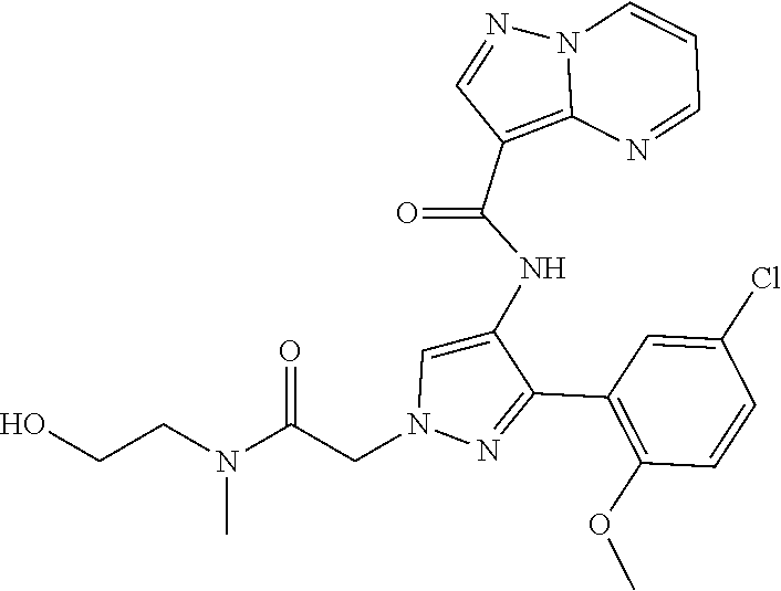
C1(C2=NN(CC(N(CCO)C)=O)C=C2NC(C2=C3N(N=C2)C=CC=N3)=O)=C(OC)C=CC(Cl)=C1
